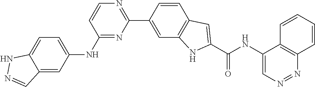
C1=CC(NC2=CC=C3C(=C2)C=NN3)=NC(C2=CC3=C(C=C2)C=C(C(NC2=CN=NC4=C2C=CC=C4)=O)N3)=N1
